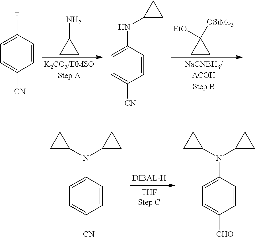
C1=C([CN])C=CC(F)=C1.C1CC1N.C1=C([CN])C=CC(NC2CC2)=C1.C1CC1([EtO])[OSiMe3].C1=C([CN])C=CC(N(C2CC2)C2CC2)=C1.C1=C([CHO])C=CC(N(C2CC2)C2CC2)=C1
